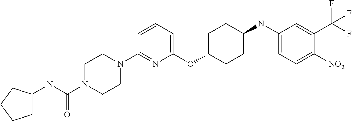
C1(OC2CCC(NC3=CC=C([NO2])C(C(F)(F)F)=C3)CC2)=CC=CC(N2CCN(C(NC3CCCC3)=O)CC2)=N1
